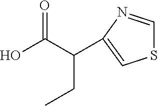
S1C=NC(C(C(O)=O)CC)=C1
